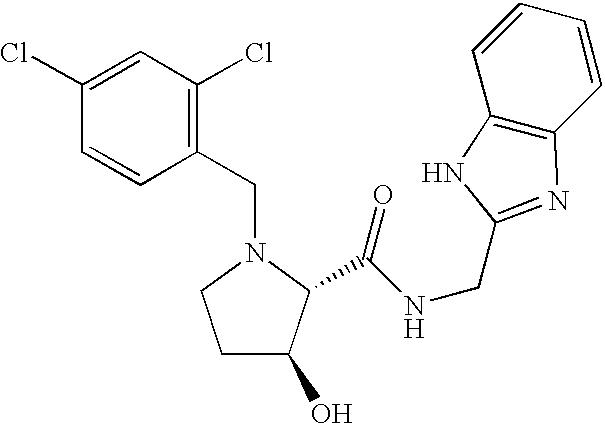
C1=C(Cl)C=CC(CN2CCC(O)C2C(NCC2=NC3=C(C=CC=C3)N2)=O)=C1Cl
